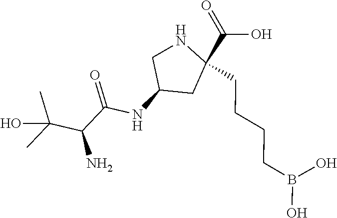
C(C1(C(O)=O)CC(NC(C(C(C)(C)O)N)=O)CN1)CCCB(O)O
